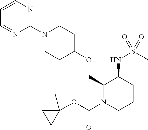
C1=CN=C(N2CCC(OCC3N(C(OC4(C)CC4)=O)CCCC3NS(C)(=O)=O)CC2)N=C1
